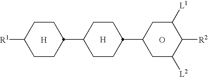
C1CC([R1])CCC1C1CCC(C2CC([L2])C([R2])C([L1])C2)CC1.[H].[H].O
